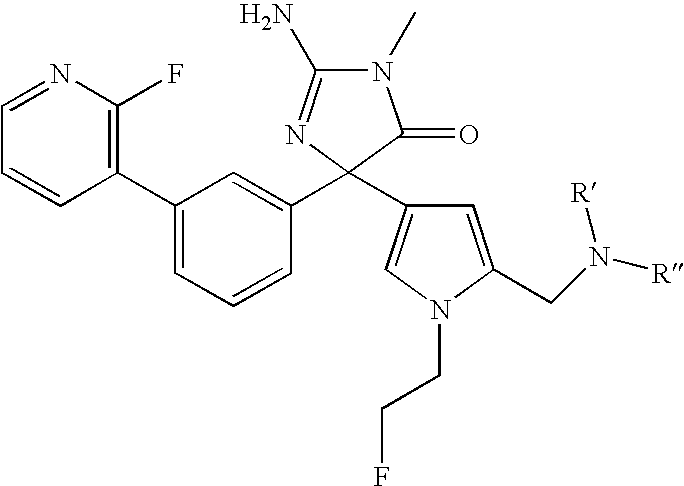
N1=CC=CC(C2=CC=CC(C3(C4=CN(CCF)C(CN([R])[R])=C4)N=C(N)N(C)C3=O)=C2)=C1F
